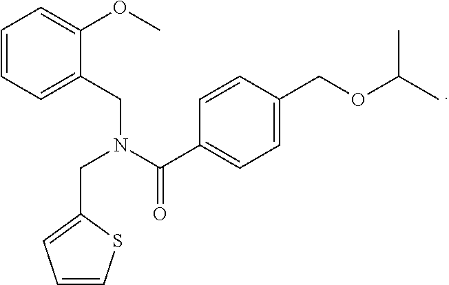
C1=CSC(CN(C(C2=CC=C(COC(C)C)C=C2)=O)CC2=CC=CC=C2OC)=C1
